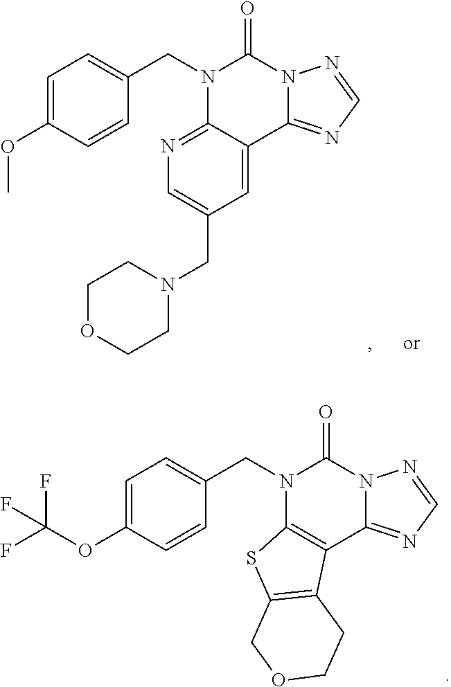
C1=C(OC)C=CC(CN2C(=O)N3C(=NC=N3)C3=CC(CN4CCOCC4)=CN=C23)=C1.C1=C(OC(F)(F)F)C=CC(CN2C(=O)N3C(=NC=N3)C3=C2SC2=C3CCOC2)=C1
